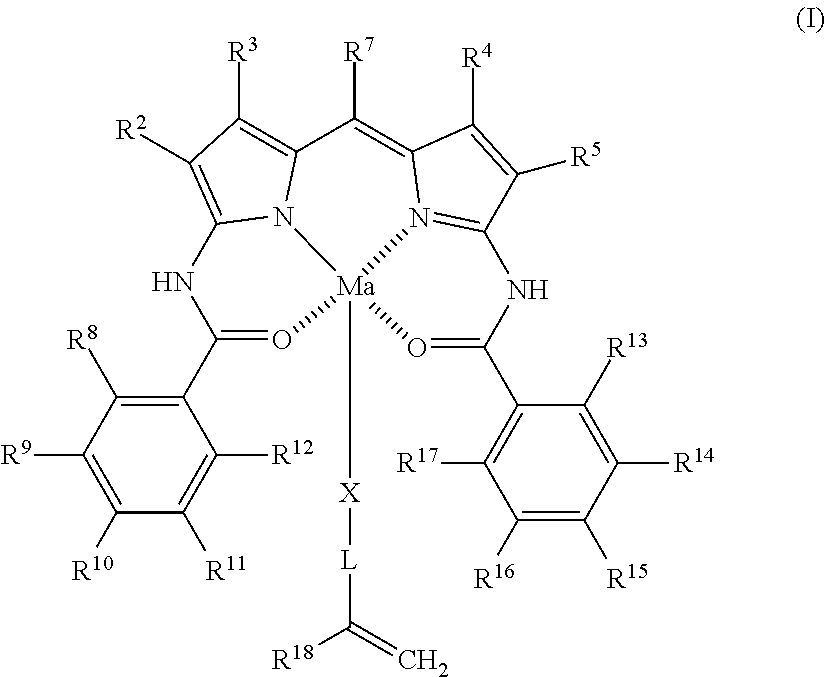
N1C2=C([R2])C([R3])=C3N2[Ma]2([X][L]C([R18])=C)(N4=C(C([R5])=C([R4])C4=C3[R7])NC(C3=C([R17])C([R16])=C([R15])C([R14])=C3[R13])=O2)O=C1C1=C([R8])C([R9])=C([R10])C([R11])=C1[R12]
